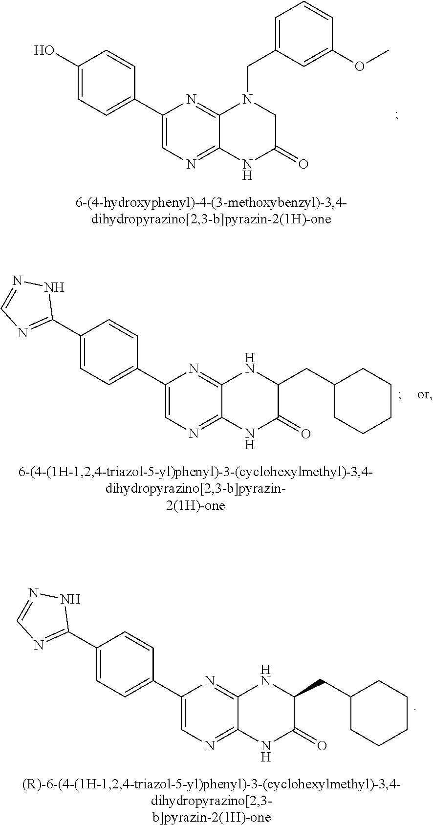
C1(C2=NC=NN2)=CC=C(C2=CN=C3C(=N2)NC(CC2CCCCC2)C(=O)N3)C=C1.C1(O)=CC=C(C2=CN=C3C(=N2)N(CC2=CC=CC(OC)=C2)CC(=O)N3)C=C1.C1(C2=NC=NN2)=CC=C(C2=CN=C3C(=N2)NC(CC2CCCCC2)C(=O)N3)C=C1
